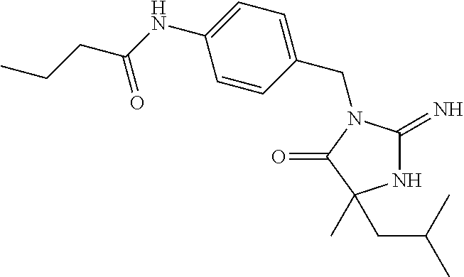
N1C(=N)N(CC2=CC=C(NC(CCC)=O)C=C2)C(=O)C1(CC(C)C)C
